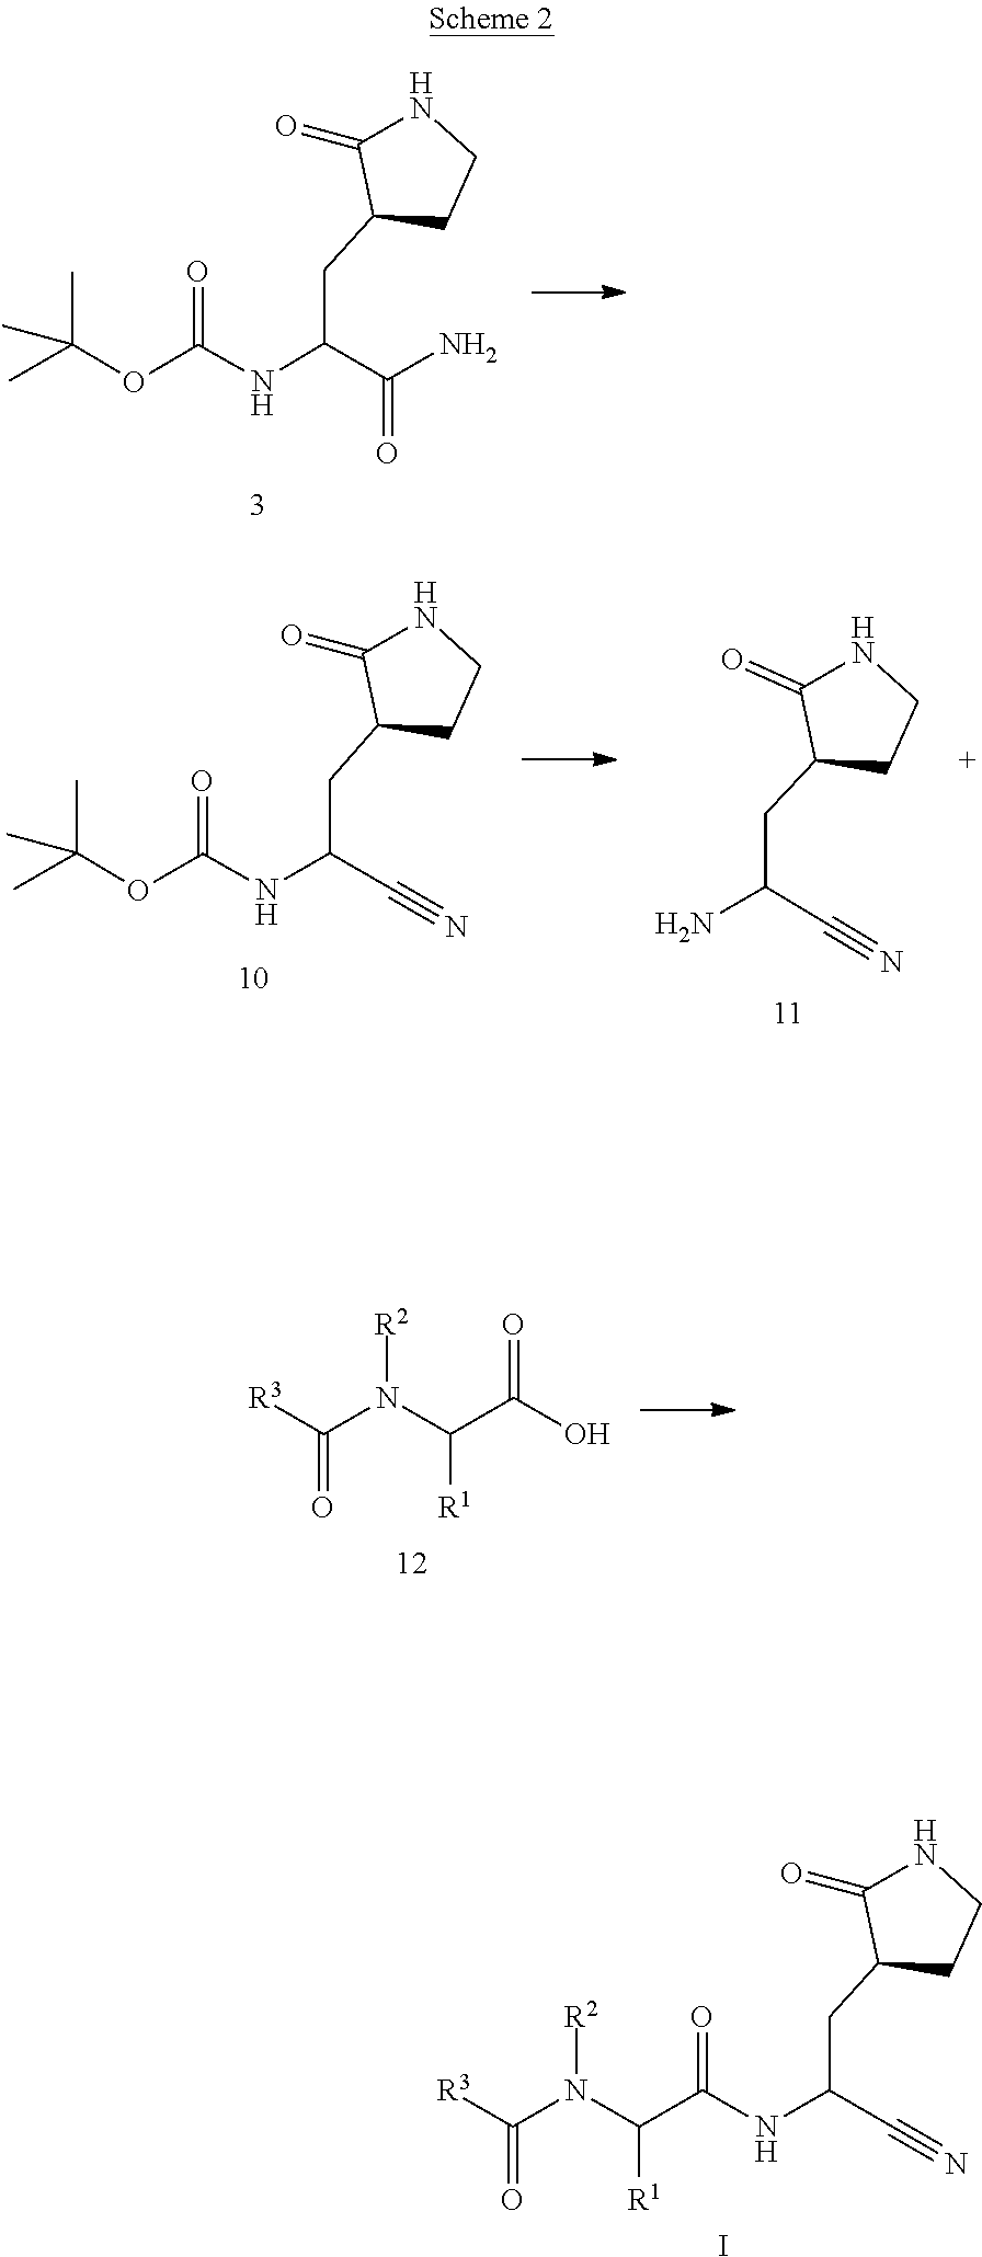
[R2]N(C([R3])=O)C(C(NC(C#N)CC1C(=O)NCC1)=O)[R1].I.O=C(OC(C)(C)C)NC(C(=O)N)CC1C(=O)NCC1.[R2]N(C(C(=O)O)[R1])C([R3])=O.C(C#N)(NC(=O)OC(C)(C)C)CC1C(=O)NCC1.C(C#N)(N)CC1C(=O)NCC1
